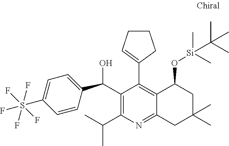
C1=CC(C(C2=C(C(C)C)N=C3C(=C2C2=CCCC2)C(O[Si](C)(C)C(C)(C)C)CC(C)(C)C3)O)=CC=C1S(F)(F)(F)(F)F
